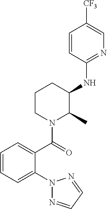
C1=CC(NC2C(C)N(C(=O)C3=CC=CC=C3N3N=CC=N3)CCC2)=NC=C1[CF3]
